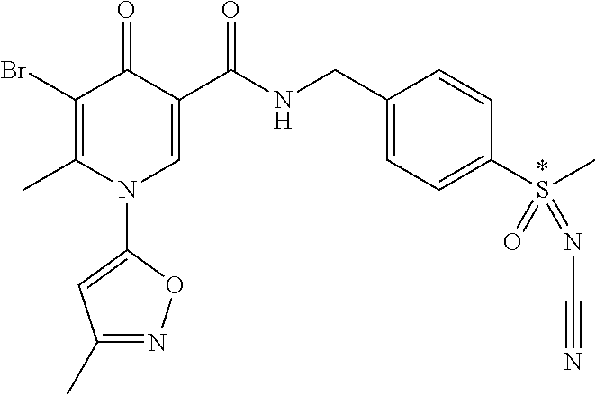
C1(Br)=C(C)N(C2=CC(C)=NO2)C=C(C(NCC2=CC=C(S(=O)(=NC#N)C)C=C2)=O)C1=O
